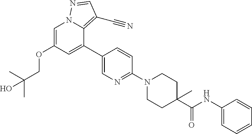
C1=C(OCC(C)(C)O)C=C(C2=CN=C(N3CCC(C(NC4=CC=CC=C4)=O)(C)CC3)C=C2)C2=C(C#N)C=NN12
